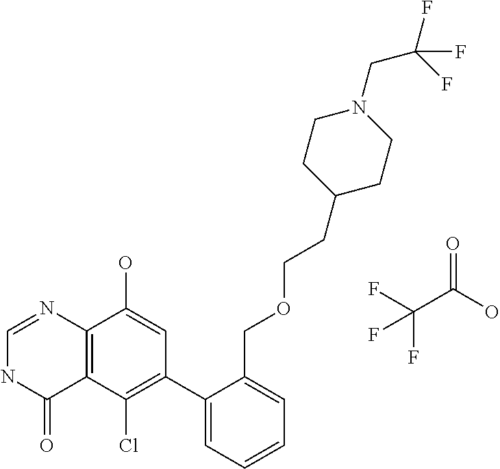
C12=C(C(Cl)=C(C3=CC=CC=C3COCCC3CCN(CC(F)(F)F)CC3)C=C1O)C(=O)NC=N2.O=C(O)C(F)(F)F
